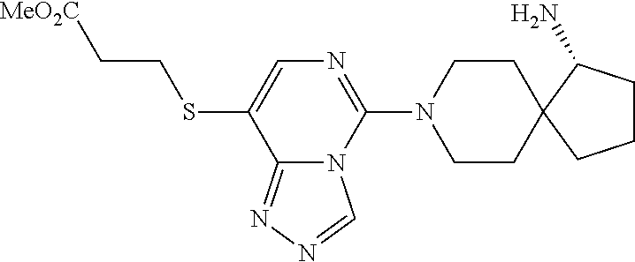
S(C1=CN=C(N2CCC3(CC2)C(N)CCC3)N2C1=NN=C2)CC[MeO2C]
